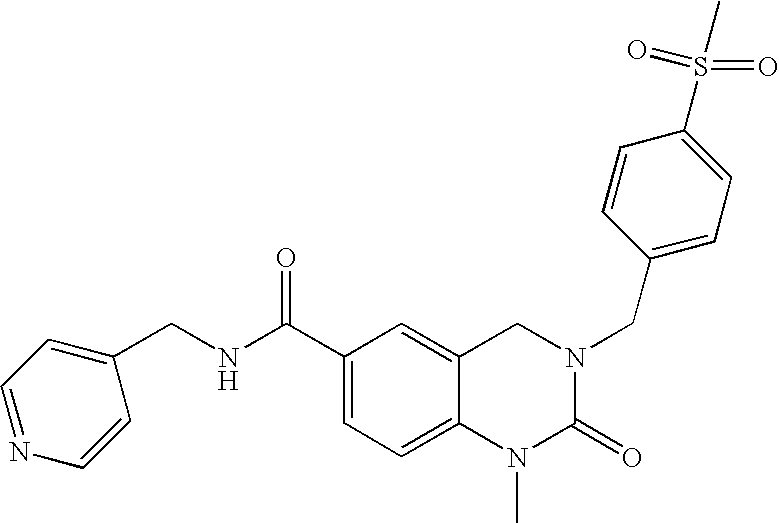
C(C1=CC=C2C(=C1)CN(CC1=CC=C(S(=O)(=O)C)C=C1)C(=O)N2C)(NCC1=CC=NC=C1)=O
